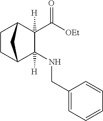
C1(NCC2=CC=CC=C2)([H])C2CCC(C1(C([OEt])=O)[H])C2
